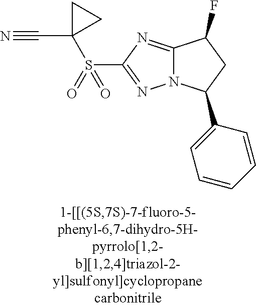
C12=NC(S(C3(C#N)CC3)(=O)=O)=NN1C(C1=CC=CC=C1)CC2F
